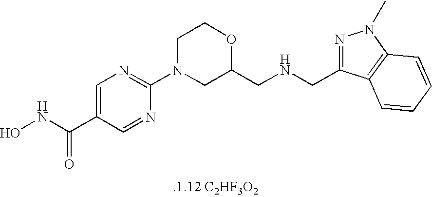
C1=C(C(NO)=O)C=NC(N2CC(CNCC3=NN(C)C4=C3C=CC=C4)OCC2)=N1
